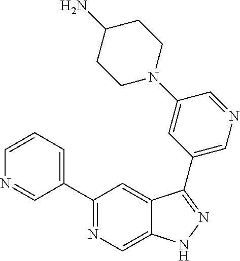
C1=CN=CC(C2=NC=C3C(=C2)C(C2=CN=CC(N4CCC(N)CC4)=C2)=NN3)=C1
